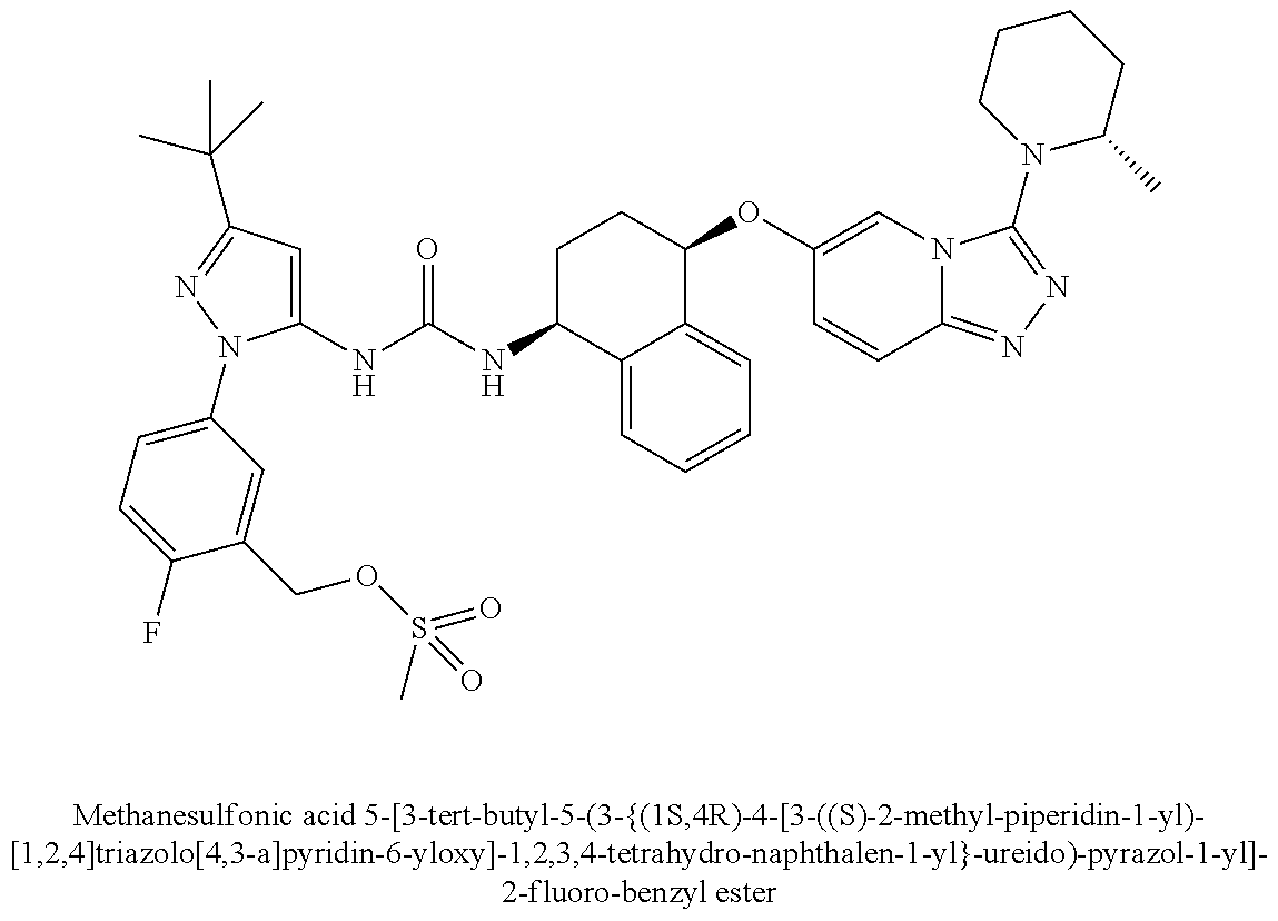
C1(NC(NC2C3=CC=CC=C3C(OC3=CN4C(=NN=C4N4C(C)CCCC4)C=C3)CC2)=O)=CC(C(C)(C)C)=NN1C1=CC=C(F)C(COS(=O)(C)=O)=C1
